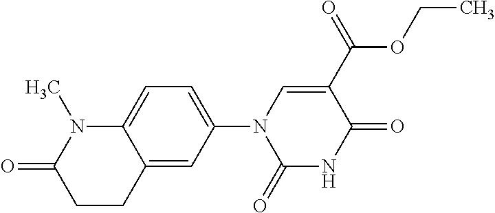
C12=CC(N3C(=O)NC(=O)C(C(OCC)=O)=C3)=CC=C1N(C)C(=O)CC2
